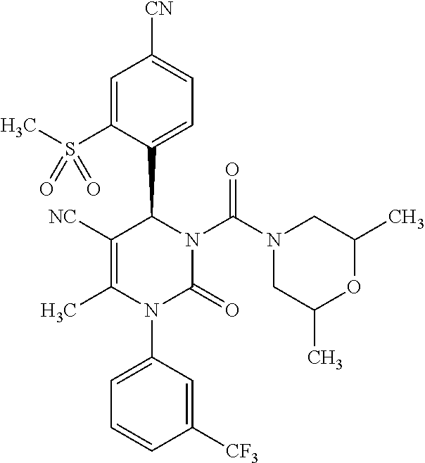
C1([NC])=C(C)N(C2=CC=CC([CF3])=C2)C(=O)N(C(N2CC(C)OC(C)C2)=O)C1C1=CC=C([CN])C=C1S(C)(=O)=O
